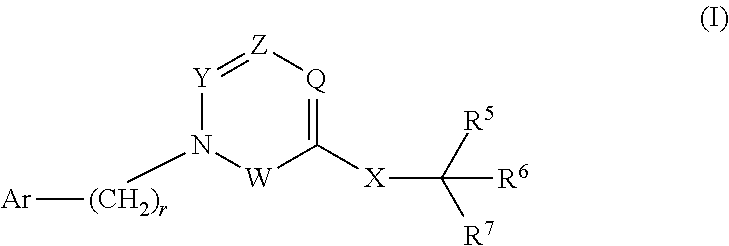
[Y]1=[Z][Q]=C([X]C([R7])([R5])[R6])[W]N1[(CH2)r][Ar]
